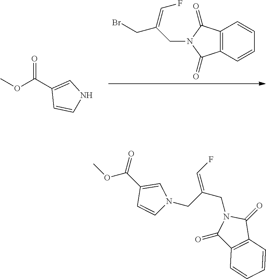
C12=C(C=CC=C1)C(=O)N(CC(CBr)=CF)C2=O.COC(C1=CNC=C1)=O.COC(C1=CN(CC(=CF)CN2C(=O)C3=C(C2=O)C=CC=C3)C=C1)=O
